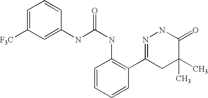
C1=C([F3C])C=C(NC(NC2=C(C3=NNC(=O)C(C)(C)C3)C=CC=C2)=O)C=C1
